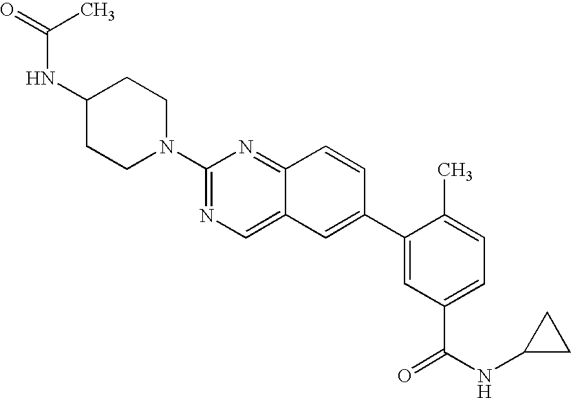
C1(N2CCC(NC(=O)C)CC2)=NC=C2C(=N1)C=CC(C1=CC(C(=O)NC3CC3)=CC=C1C)=C2
